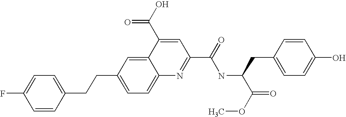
C1=C(F)C=CC(CCC2=CC=C3C(=C2)C(C(O)=O)=CC(C(=O)NC(C(OC)=O)CC2=CC=C(O)C=C2)=N3)=C1
